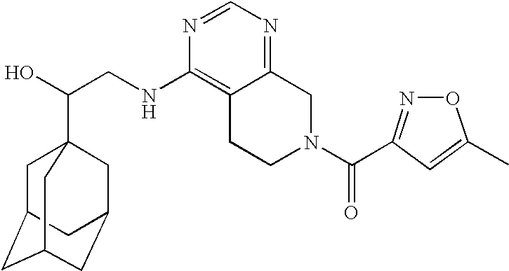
C(CNC1=C2C(=NC=N1)CN(C(=O)C1=NOC(C)=C1)CC2)(O)C12CC3CC(CC(C1)C3)C2
